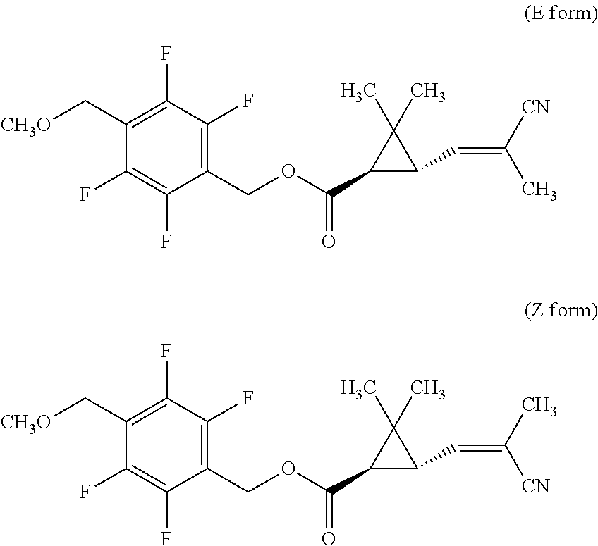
C1(COC(C2C(C)(C)C2C=C(C)[CN])=O)=C(F)C(F)=C(C[CH3O])C(F)=C1F.C1(COC(C2C(C)(C)C2C=C([CN])C)=O)=C(F)C(F)=C(C[CH3O])C(F)=C1F
